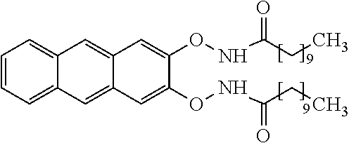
C1=CC=C2C(=C1)C=C1C(=C2)C=C(ONC(CC)=O)C(ONC(CC)=O)=C1
